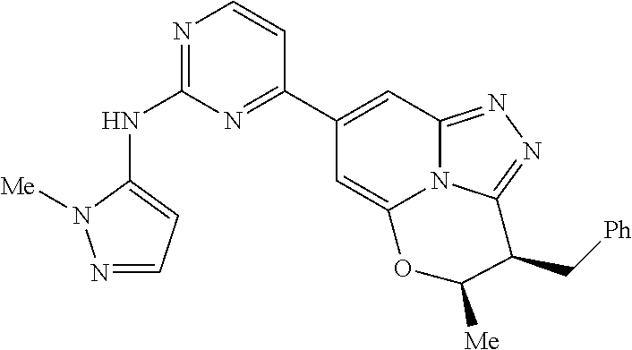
N1=C(NC2=CC=NN2[Me])N=C(C2=CC3=NN=C4N3C(=C2)OC([Me])C4C[Ph])C=C1
